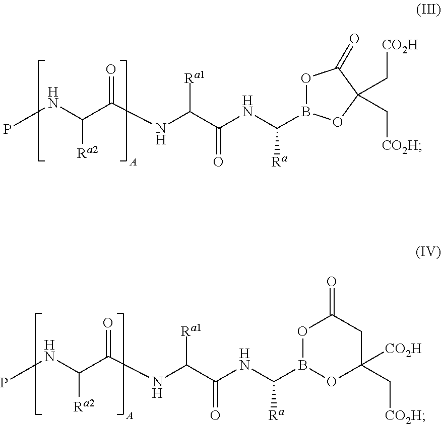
PNC(C(NC(C(NC(B1OC(=O)C(C[CO2H])(C[CO2H])O1)[Ra])=O)[Ra1])=O)[Ra2].PNC(C(NC(C(NC(B1OC(=O)CC(C[CO2H])([CO2H])O1)[Ra])=O)[Ra1])=O)[Ra2]
